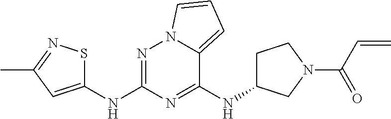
C1(NC2CCN(C(=O)C=C)C2)=NC(NC2=CC(C)=NS2)=NN2C1=CC=C2
